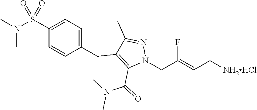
C1(S(N(C)C)(=O)=O)=CC=C(CC2=C(C(=O)N(C)C)N(CC(=CC[NH2HCl])F)N=C2C)C=C1
